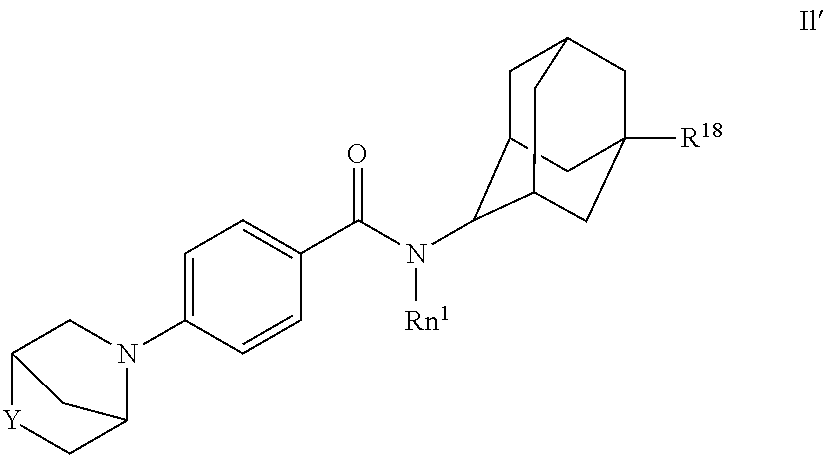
C1=C(N2CC3[Y]CC2C3)C=CC(C(N([Rn1])C2C3CC4CC([R18])(CC2C4)C3)=O)=C1
